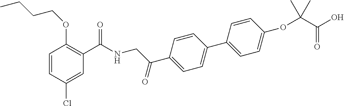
C1=CC(Cl)=CC(C(NCC(C2=CC=C(C3=CC=C(OC(C(O)=O)(C)C)C=C3)C=C2)=O)=O)=C1OCCCC
